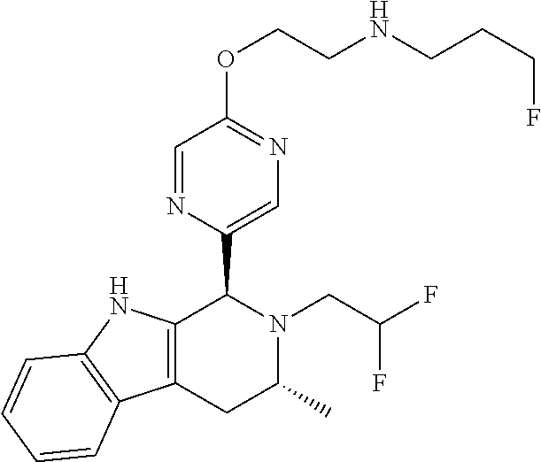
C12=C(NC3=C1C=CC=C3)C(C1=CN=C(OCCNCCCF)C=N1)N(CC(F)F)C(C)C2
